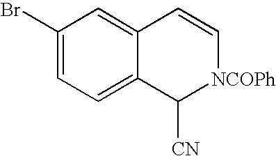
C1(Br)=CC=C2C(=C1)C=C[NCOPh]C2[CN]
